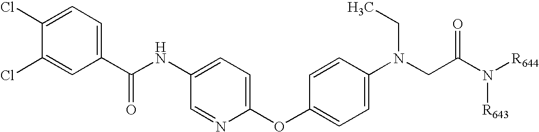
C1(Cl)=CC(C(NC2=CC=C(OC3=CC=C(N(CC(N([R644])[R643])=O)CC)C=C3)N=C2)=O)=CC=C1Cl
